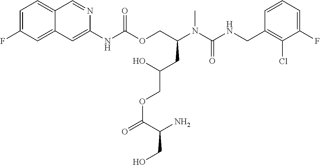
C1=CC(CNC(N(C(COC(NC2=CC3=CC(F)=CC=C3C=N2)=O)CC(COC(=O)C(N)CO)O)C)=O)=C(Cl)C(F)=C1
